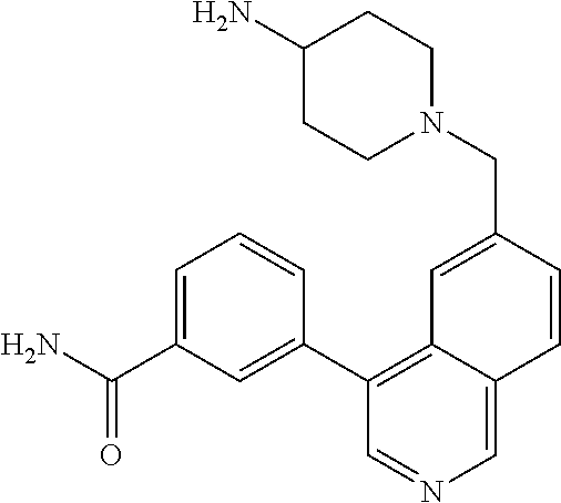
C1(C2=CC(C(N)=O)=CC=C2)=C2C(=CN=C1)C=CC(CN1CCC(N)CC1)=C2
